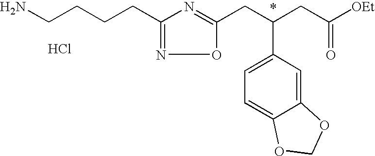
NCCCCC1=NOC(CC(CC([OEt])=O)C2=CC=C3C(=C2)OCO3)=N1.Cl
